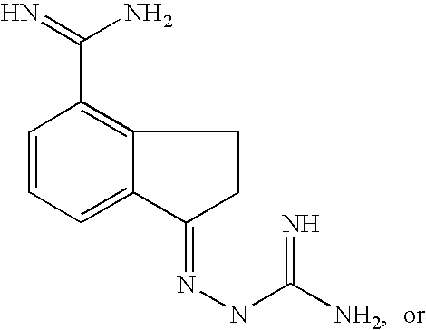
C1=CC=C2C(=C1C(=N)N)CCC2=NNC(=N)[NH2]
